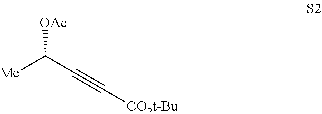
[Me]C(C#C[CO2t-Bu])[OAc]
